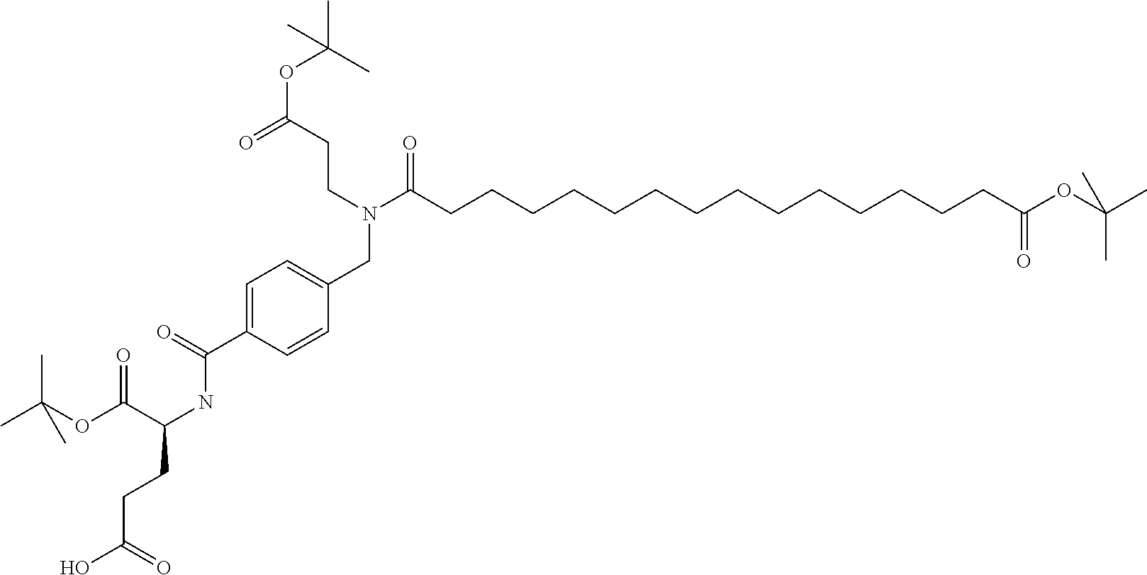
C(CCCCCCCCCCCCCCC(OC(C)(C)C)=O)(=O)N(CC1=CC=C(C(NC(C(=O)OC(C)(C)C)CCC(=O)O)=O)C=C1)CCC(=O)OC(C)(C)C
